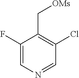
C1(F)=CN=CC(Cl)=C1C[OMs]
